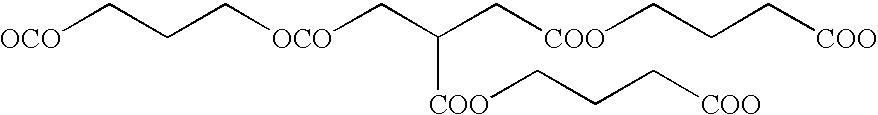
[OCO]CCC[OCO]CC(C[COO]CCC[COO])[COO]CCC[COO]
